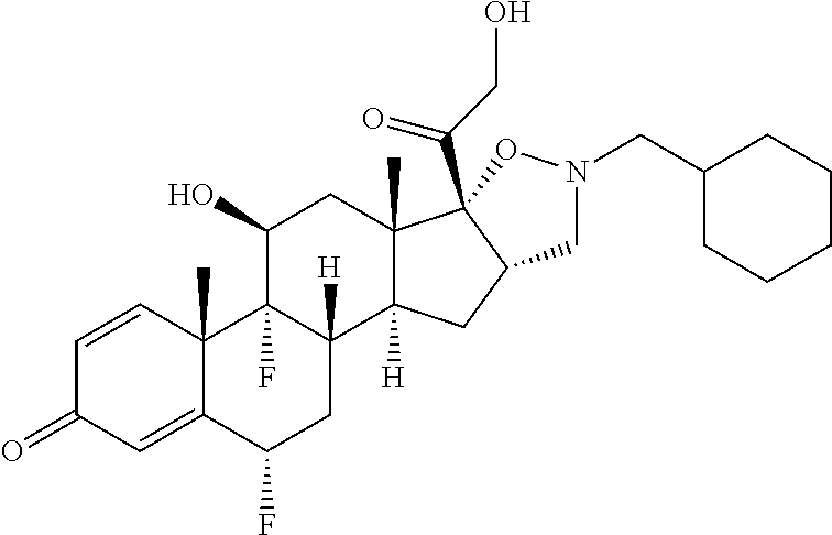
C1=CC2(C)C(=CC1=O)C(F)CC1([H])C2(F)C(O)CC2(C)C1([H])CC1C2(C(CO)=O)ON(CC2CCCCC2)C1
